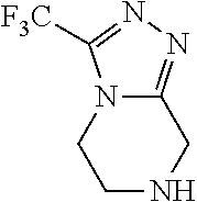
C1NCC2=NN=C([F3C])N2C1
